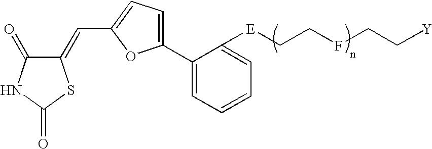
C1(=CC2=CC=C(C3=CC=CC=C3[E]CCFCC[Y])O2)C(=O)NC(=O)S1
